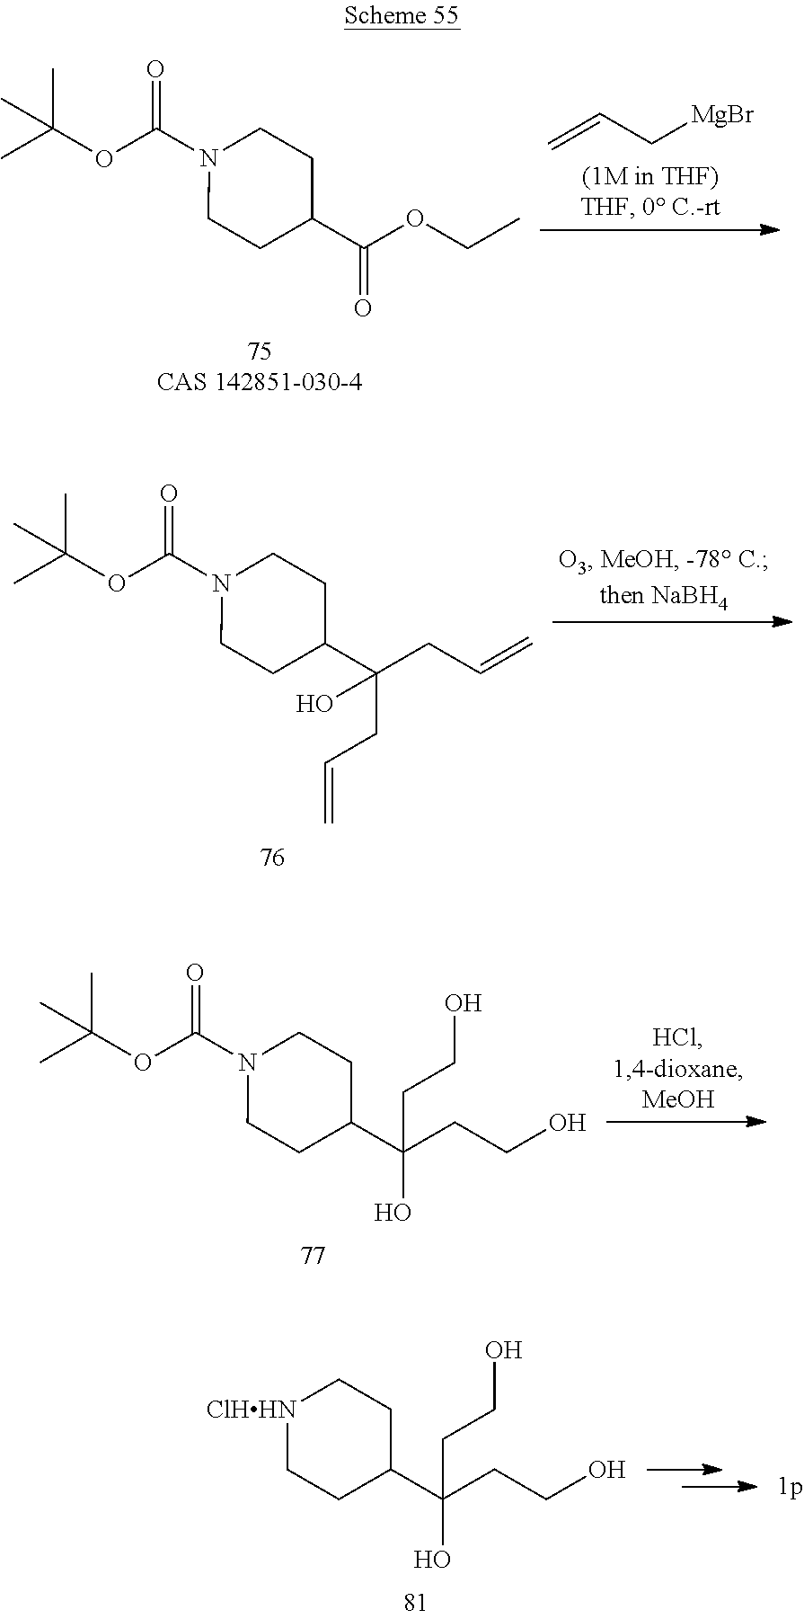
CC(OC(N1CCC(C(OCC)=O)CC1)=O)(C)C.C=CC[MgBr].CC(OC(N1CCC(C(CC=C)(CC=C)O)CC1)=O)(C)C.CC(OC(N1CCC(C(CCO)(O)CCO)CC1)=O)(C)C.[ClHHN]1CCC(C(CCO)(O)CCO)CC1
